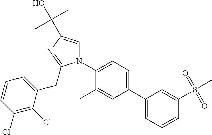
N1(C2=CC=C(C3=CC=CC(S(=O)(=O)C)=C3)C=C2C)C=C(C(C)(C)O)N=C1CC1=CC=CC(Cl)=C1Cl
